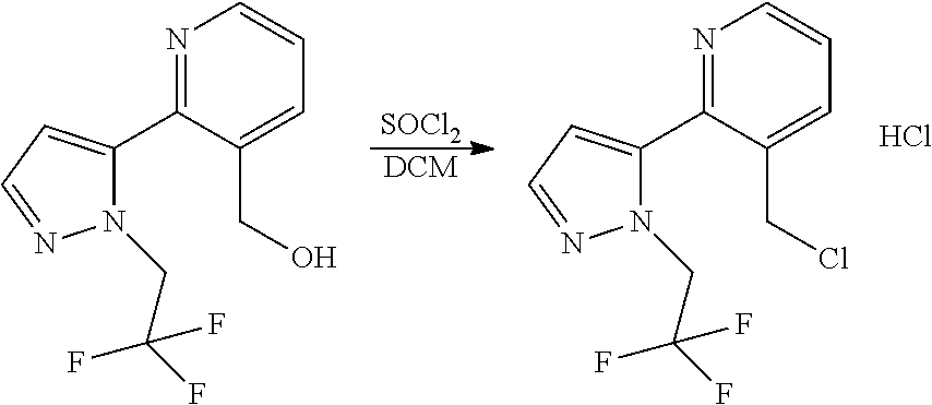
[SOCl2].[DCM].N1=C(C2=CC=NN2CC(F)(F)F)C(CO)=CC=C1.N1=C(C2=CC=NN2CC(F)(F)F)C(CCl)=CC=C1.Cl
